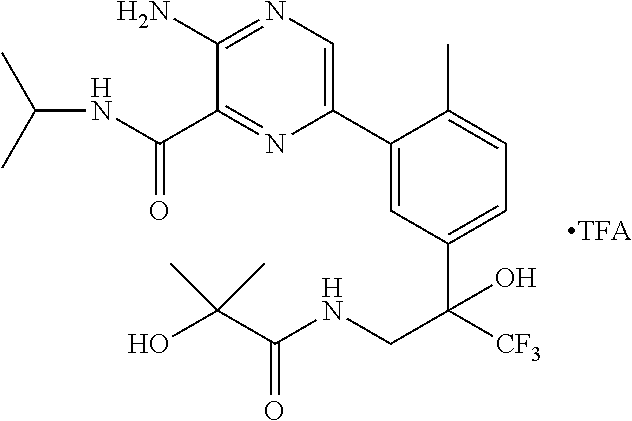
C1(C2=CN=C(N)C(C(NC(C)C)=O)=N2)=CC(C([CF3])(CNC(C(O)(C)C)=O)O)=CC=C1C
